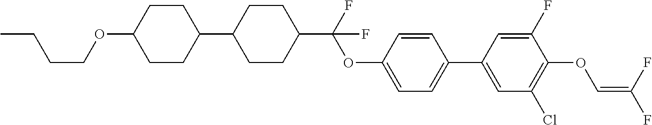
C1CC(OCCCC)CCC1C1CCC(C(F)(OC2=CC=C(C3=CC(Cl)=C(OC=C(F)F)C(F)=C3)C=C2)F)CC1
